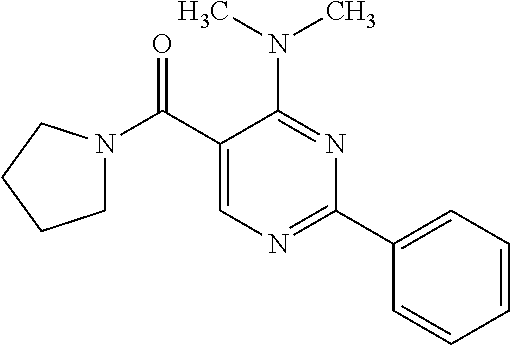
C1(C(=O)N2CCCC2)=CN=C(C2=CC=CC=C2)N=C1N(C)C
